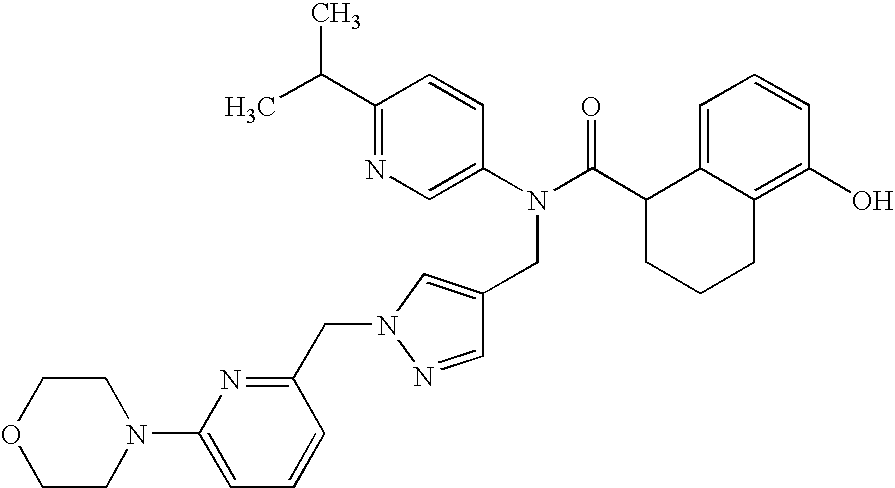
C1(C(C)C)=NC=C(N(C(C2CCCC3=C(O)C=CC=C23)=O)CC2=CN(CC3=NC(N4CCOCC4)=CC=C3)N=C2)C=C1
